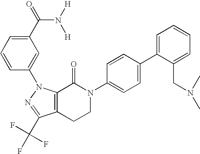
C12=C(N(C3=CC(C(=O)N([H])[H])=CC=C3)N=C1C(F)(F)F)C(=O)N(C1=CC=C(C3=CC=CC=C3CN(C)C)C=C1)CC2
